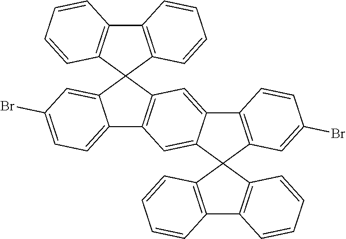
C12=CC=C(Br)C=C1C1(C3=C2C=C2C(=C3)C3=C(C24C2=C(C5=C4C=CC=C5)C=CC=C2)C=C(Br)C=C3)C2=C(C3=C1C=CC=C3)C=CC=C2
